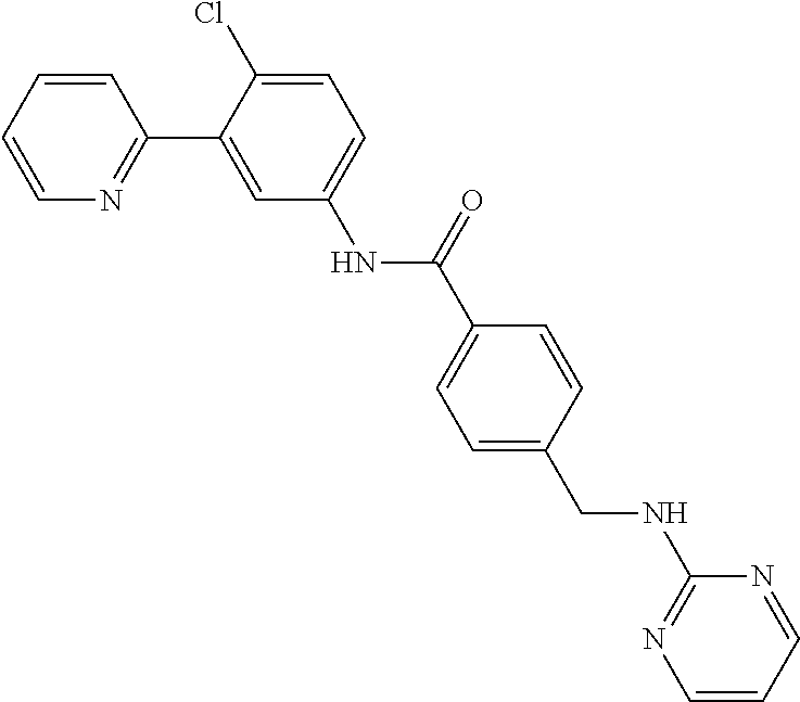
C1=CN=C(C2=CC(NC(C3=CC=C(CNC4=NC=CC=N4)C=C3)=O)=CC=C2Cl)C=C1
